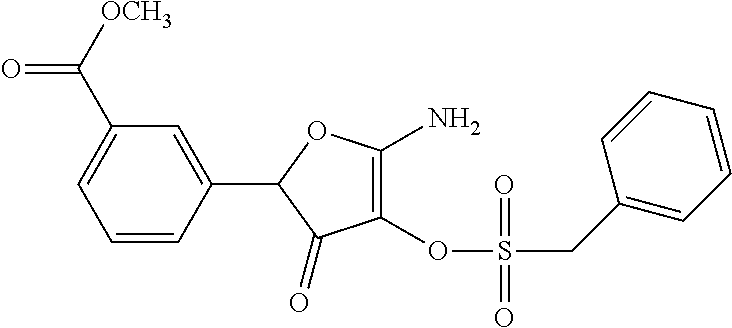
C1=CC(C2C(=O)C(OS(CC3=CC=CC=C3)(=O)=O)=C(N)O2)=CC(C([OCH3])=O)=C1
